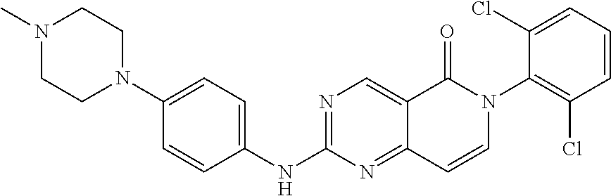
CN1CCN(C2=CC=C(NC3=NC=C4C(=N3)C=CN(C3=C(Cl)C=CC=C3Cl)C4=O)C=C2)CC1
